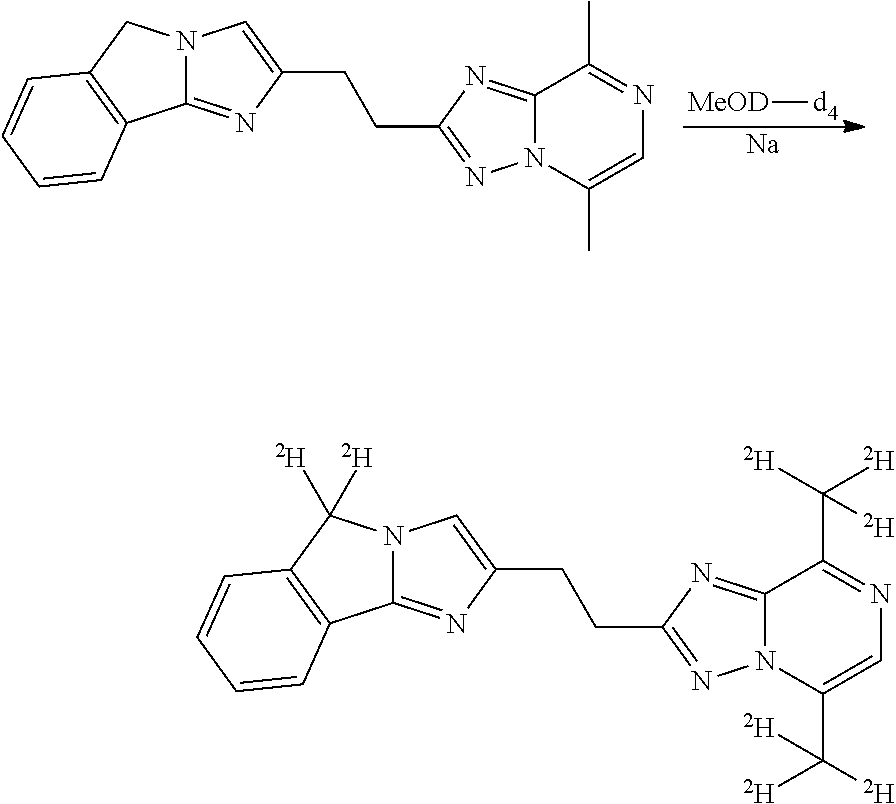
C12=NC(CCC3=CN4C(=N3)C3=C(C4)C=CC=C3)=NN1C(C)=CN=C2C.[MeOD][d4].[Na].C12=NC(CCC3=CN4C(=N3)C3=C(C4([D])[D])C=CC=C3)=NN1C(C([D])([D])[D])=CN=C2C([D])([D])[D]
